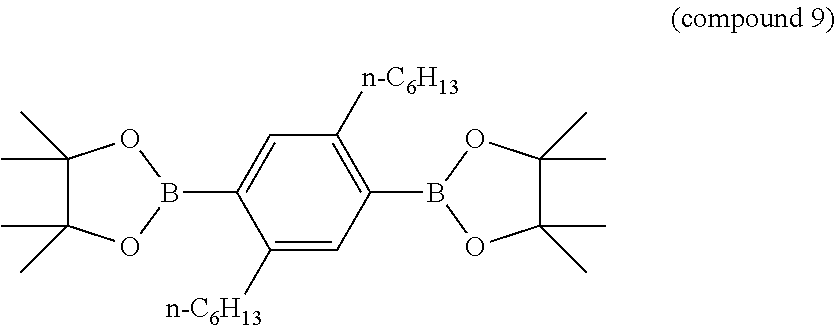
C1([n-C6H13])=CC(B2OC(C)(C)C(C)(C)O2)=C([n-C6H13])C=C1B1OC(C)(C)C(C)(C)O1
